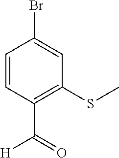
C1=CC(C([H])=O)=C(SC)C=C1Br
